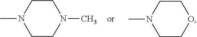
C1CN(C)CCN1C.C1CN(C)CCO1
